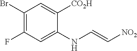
C1(Br)=C(F)C=C(NC=C[NO2])C([CO2H])=C1
